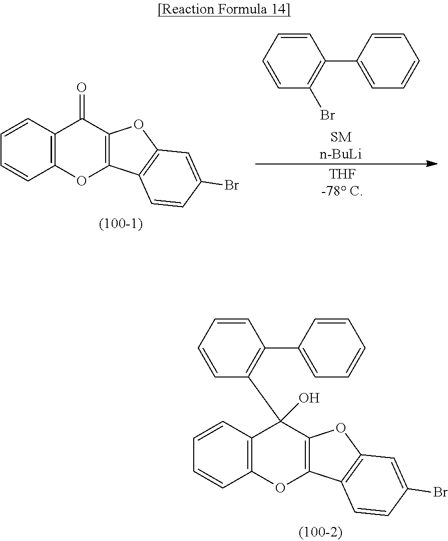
C1=CC=CC(C2=CC=CC=C2)=C1C1(O)C2=C(C=CC=C2)OC2=C1OC1=C2C=CC(Br)=C1.C1=CC2=C(C=C1)OC1=C(C2=O)OC2=C1C=CC(Br)=C2.[THF-78 C].C1=CC=CC(C2=CC=CC=C2)=C1Br.[n-BuLi]
